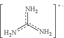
nc(n)n
